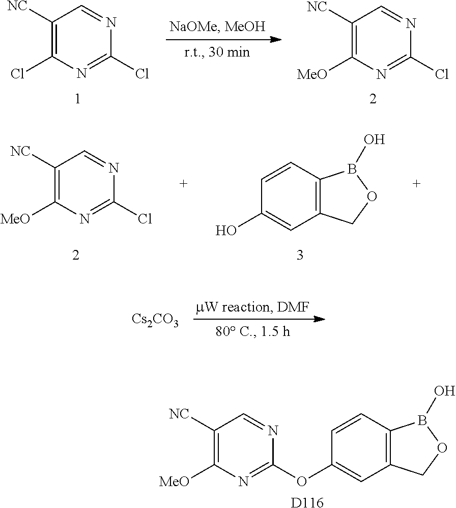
C1([NC])=C([MeO])N=C(Cl)N=C1.C1([NC])=C(Cl)N=C(Cl)N=C1.C1([NC])=C([MeO])N=C(Cl)N=C1.C1=CC2=C(C=C1O)COB2O.[Cs2CO3].C1=CC2=C(C=C1OC1=NC([MeO])=C([NC])C=N1)COB2O.[D116]
